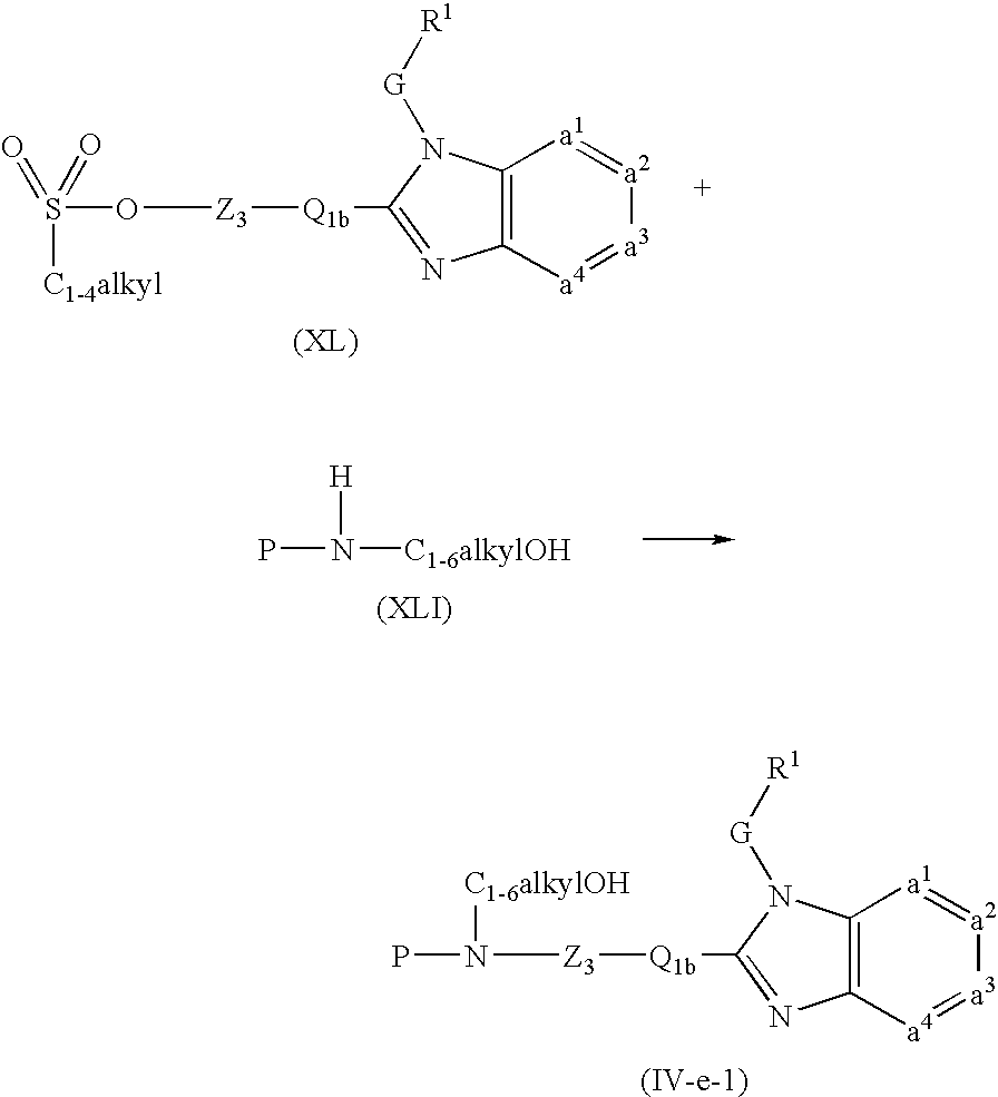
C12=C([a4]=[a3][a2]=[a1]1)N=C([Q1b][Z3]OS(=O)(=O)[C1-4alkyl])N2[G][R1].PN([C1-6alkylOH])[H].C12=C([a4]=[a3][a2]=[a1]1)N=C([Q1b][Z3]N(P)[C1-6alkylOH])N2[G][R1]
